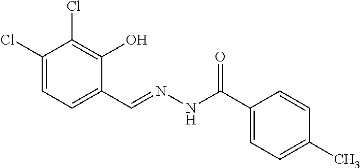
C1(Cl)=CC=C(C=NNC(=O)C2=CC=C(C)C=C2)C(O)=C1Cl
